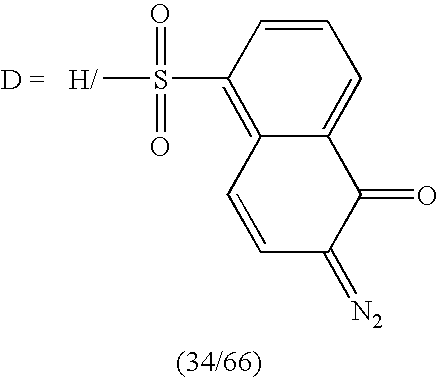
C12=C(S([H/])(=O)=O)C=CC=C1C(=O)C(=[N2])C=C2
